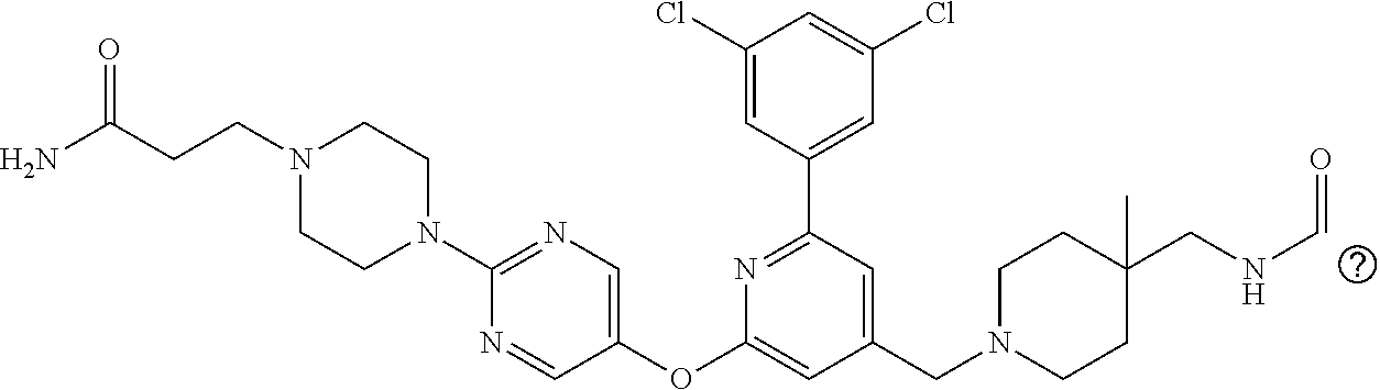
C1(Cl)=CC(C2=NC(OC3=CN=C(N4CCN(CCC(N)=O)CC4)N=C3)=CC(CN3CCC(CNC=O)(C)CC3)=C2)=CC(Cl)=C1
